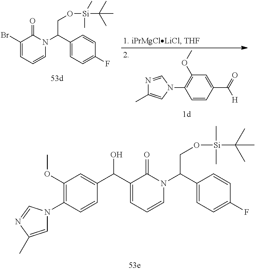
C1(C(C2=CC(OC)=C(N3C=C(C)N=C3)C=C2)O)=CC=CN(C(C2=CC=C(F)C=C2)CO[Si](C(C)(C)C)(C)C)C1=O.C1(C(=O)[H])=CC(OC)=C(N2C=NC(C)=C2)C=C1.C1(Br)=CC=CN(C(C2=CC=C(F)C=C2)CO[Si](C(C)(C)C)(C)C)C1=O
